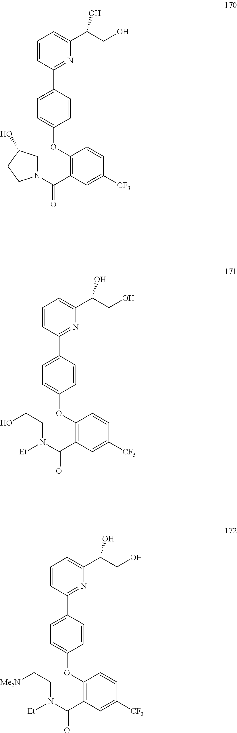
C1=CC(C2=CC=C(OC3=C(C(=O)N4CC(O)CC4)C=C([CF3])C=C3)C=C2)=NC(C(CO)O)=C1.C1=CC(C2=CC=C(OC3=C(C(=O)N(CCO)[Et])C=C([CF3])C=C3)C=C2)=NC(C(CO)O)=C1.C1=CC(C2=CC=C(OC3=C(C(=O)N(CC[Me2N])[Et])C=C([CF3])C=C3)C=C2)=NC(C(CO)O)=C1
